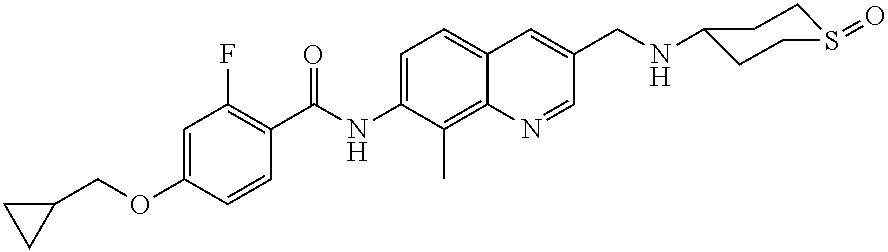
C1(COC2=CC(F)=C(C(NC3=CC=C4C(=C3C)N=CC(CNC3CCS(=O)CC3)=C4)=O)C=C2)CC1
